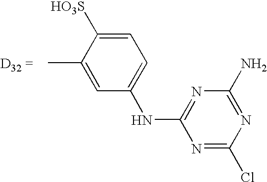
CC1=CC(NC2=NC(N)=NC(Cl)=N2)=CC=C1[SO3H]
